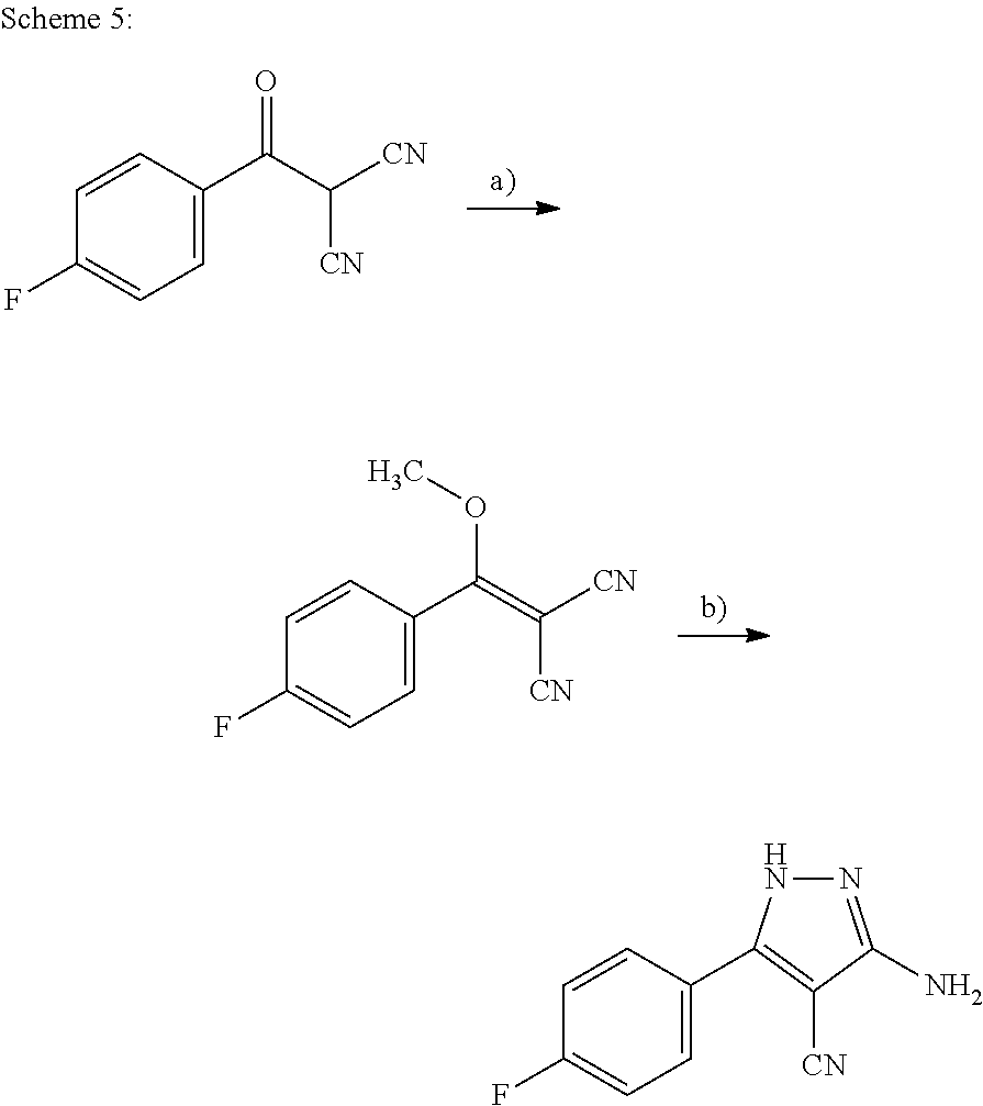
C1=C(C(C([CN])[CN])=O)C=CC(F)=C1.C1=C(C(=C([CN])[CN])OC)C=CC(F)=C1.C1=C(C2=C([CN])C(N)=NN2)C=CC(F)=C1
